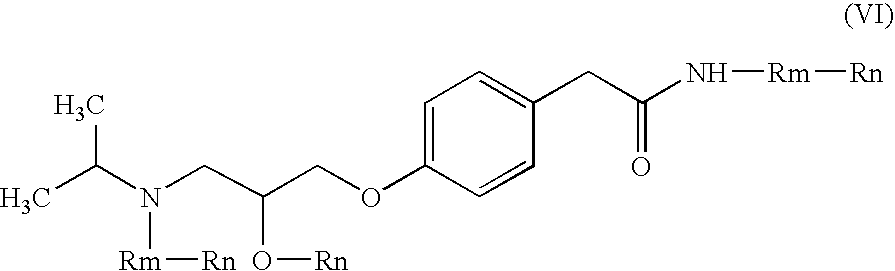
CC(C)N(CC(COC1=CC=C(CC(N[Rm][Rn])=O)C=C1)O[Rn])[Rm][Rn]
